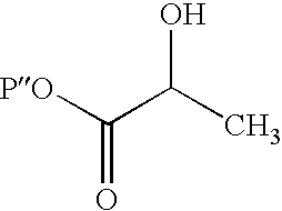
C(C(C)O)([PO])=O
